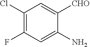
C1(Cl)=C(F)C=C(N)C([CHO])=C1
